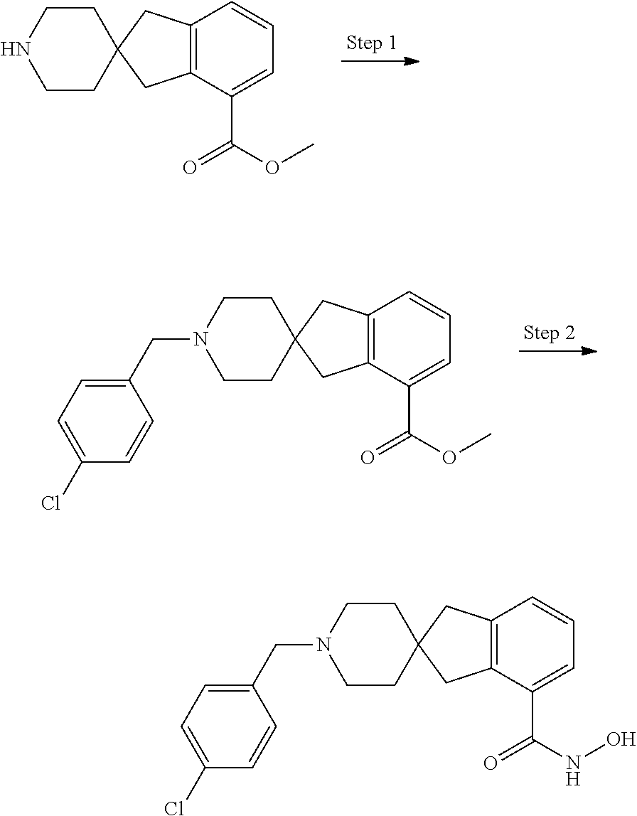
C12=C(C(C(OC)=O)=CC=C1)CC1(C2)CCNCC1.C12=C(C(C(OC)=O)=CC=C1)CC1(C2)CCN(CC2=CC=C(Cl)C=C2)CC1.C12=C(C(C(NO)=O)=CC=C1)CC1(C2)CCN(CC2=CC=C(Cl)C=C2)CC1
